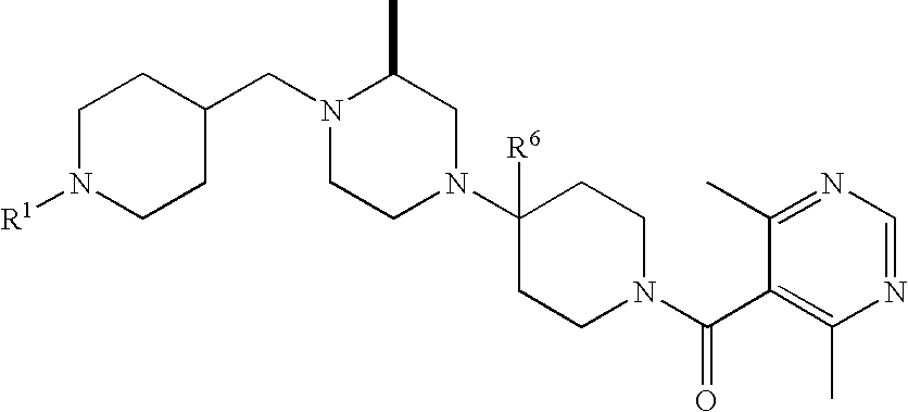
C1N([R1])CCC(CN2CCN(C3([R6])CCN(C(=O)C4=C(C)N=CN=C4C)CC3)CC2C)C1
